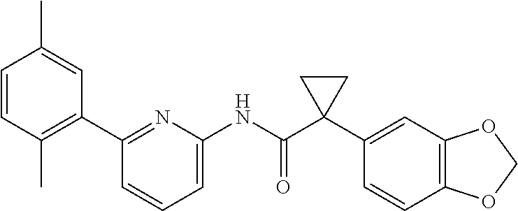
C1(C2=C(C)C=CC(C)=C2)=NC(NC(C2(C3=CC4=C(C=C3)OCO4)CC2)=O)=CC=C1
